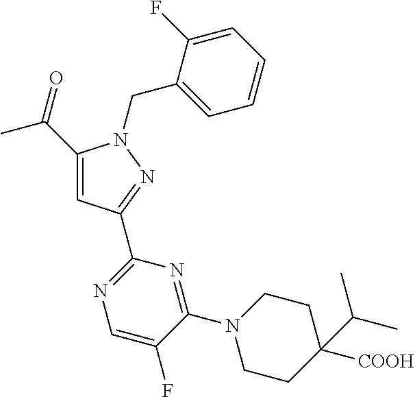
CC(=O)C1=CC(C2=NC=C(F)C(N3CCC([COOH])(C(C)C)CC3)=N2)=NN1CC1=CC=CC=C1F
